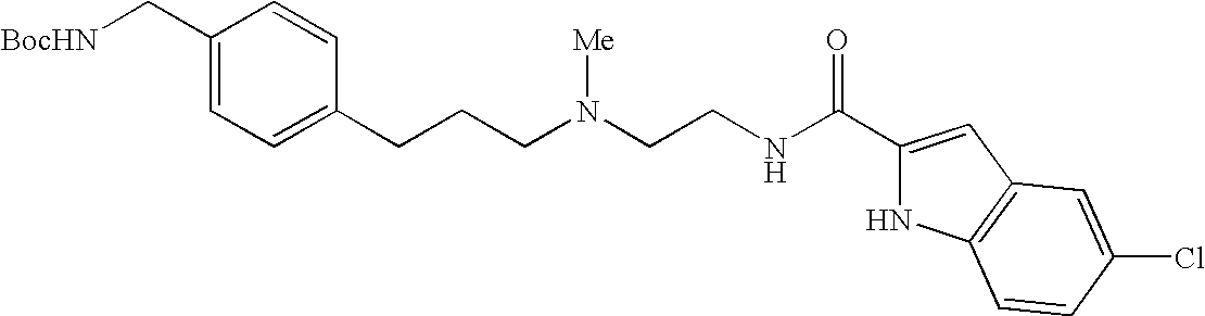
C1(C[BocHN])=CC=C(CCCN(CCNC(C2=CC3=C(N2)C=CC(Cl)=C3)=O)[Me])C=C1
